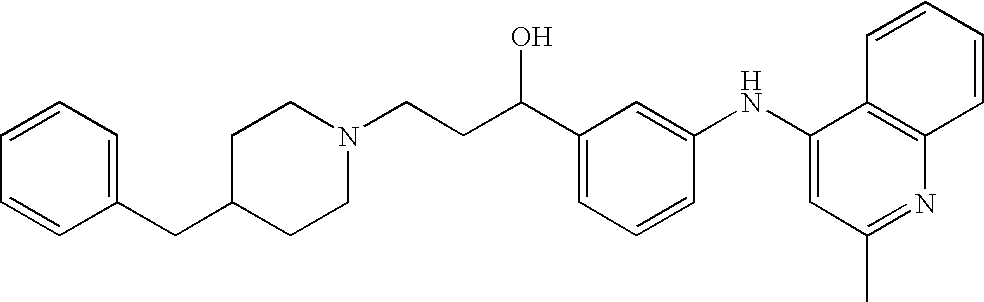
C(C1=CC=CC(NC2=CC(C)=NC3=C2C=CC=C3)=C1)(CCN1CCC(CC2=CC=CC=C2)CC1)O
